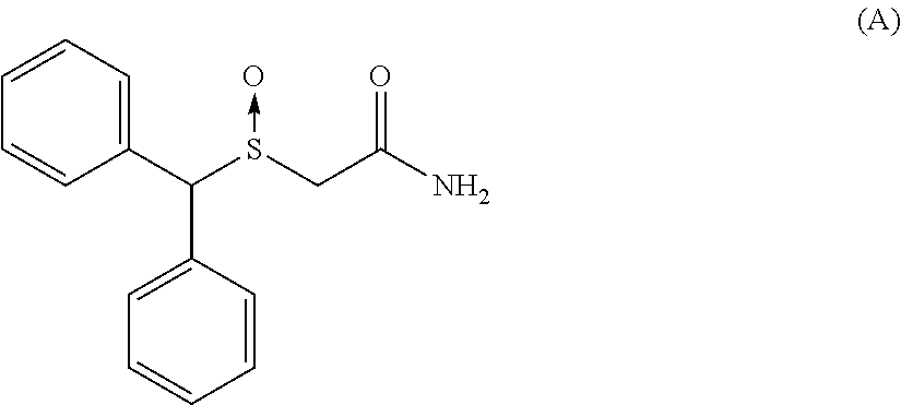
C1=CC=C(C(S(CC(N)=O)->O)C2=CC=CC=C2)C=C1
